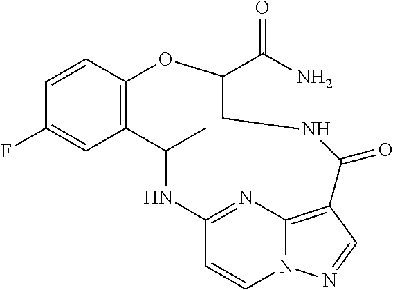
C1=CC2=C(C=C1F)C(C)NC1=NC3=C(C=NN3C=C1)C(=O)NCC(C(N)=O)O2
